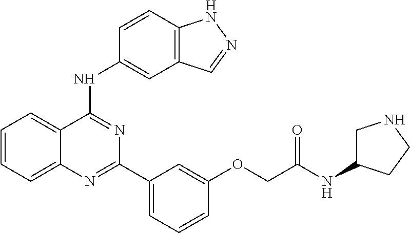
C1=CC=C2C(=C1)C(NC1=CC3=C(C=C1)NN=C3)=NC(C1=CC=CC(OCC(NC3CNCC3)=O)=C1)=N2
